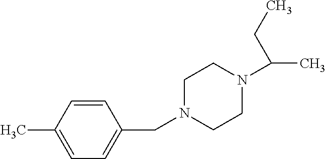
C1=C(C)C=CC(CN2CCN(C(CC)C)CC2)=C1
